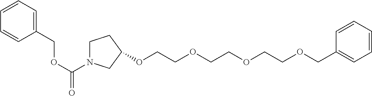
O(C(N1CCC(OCCOCCOCCOCC2=CC=CC=C2)C1)=O)CC1=CC=CC=C1
